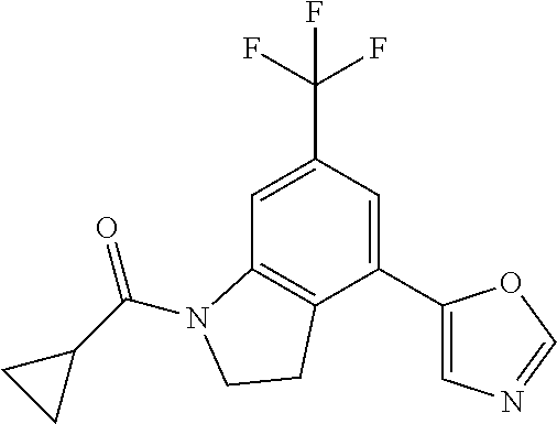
C1=C(C(F)(F)F)C=C(C2=CN=CO2)C2=C1N(C(C1CC1)=O)CC2
